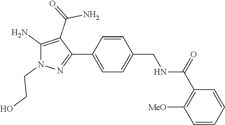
C1=CC(C2=NN(CCO)C(N)=C2C(N)=O)=CC=C1CNC(=O)C1=C([MeO])C=CC=C1
